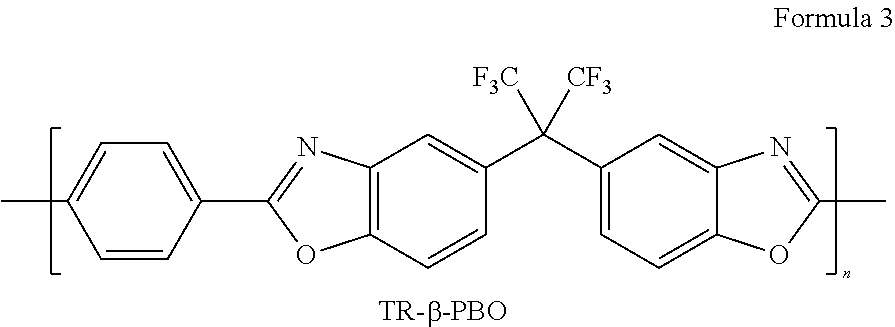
C1=CC(C2=NC3=C(O2)C=CC(C(C2=CC=C4C(=C2)N=C(C)O4)([CF3])[F3C])=C3)=CC=C1C
